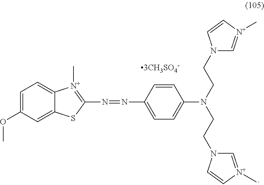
C12=CC=C(OC)C=C1SC(N=NC1=CC=C(N(CCN3C=[N+](C)C=C3)CCN3C=[N+](C)C=C3)C=C1)=[N+]2C
